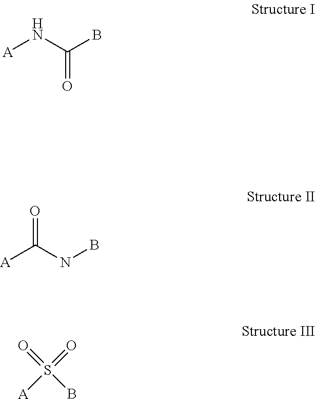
[A]NC(B)=O.[A]C(NB)=O.O=S(B)(=O)[A]
